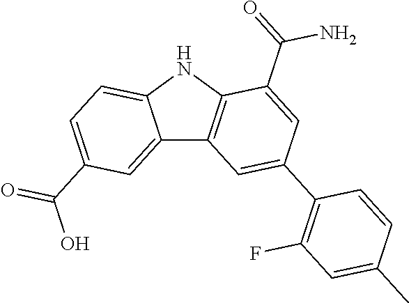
C12=CC(C(O)=O)=CC=C1NC1=C2C=C(C2=C(F)C=C(C)C=C2)C=C1C(=O)N
